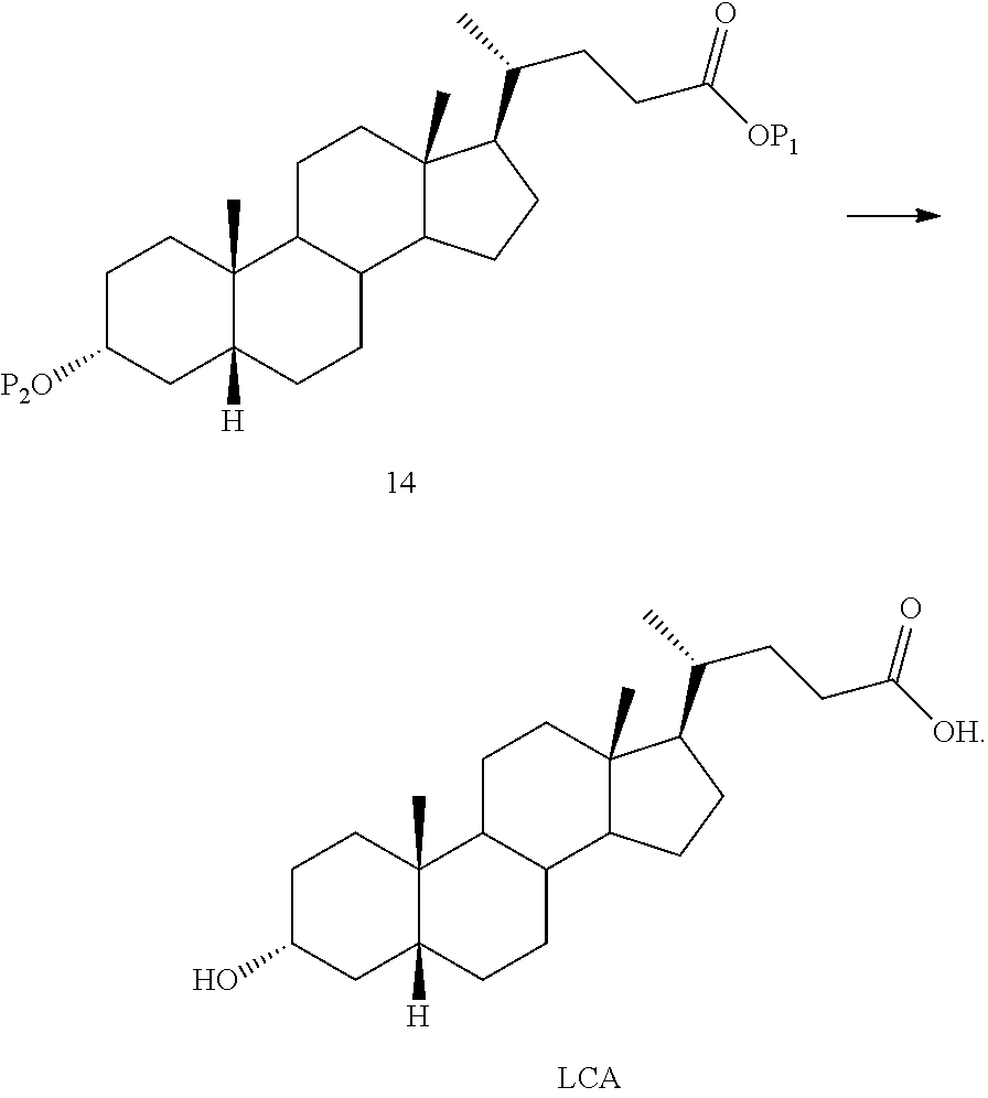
C1C([P2O])CC2([H])C(C)(C1)C1C(CC2)C2C(C)(CC1)C(C(CCC([OP1])=O)C)CC2.C1C(O)CC2([H])C(C)(C1)C1C(CC2)C2C(C)(CC1)C(C(CCC([OH])=O)C)CC2
